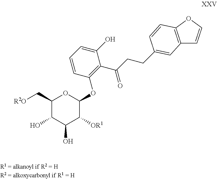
C1(C[R2O])C(O)C(O)C([OR1])C(OC2=C(C(CCC3=CC4=C(OC=C4)C=C3)=O)C(O)=CC=C2)O1
